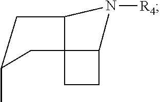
C1(C)CC23CCC2N([R4])C3C1
